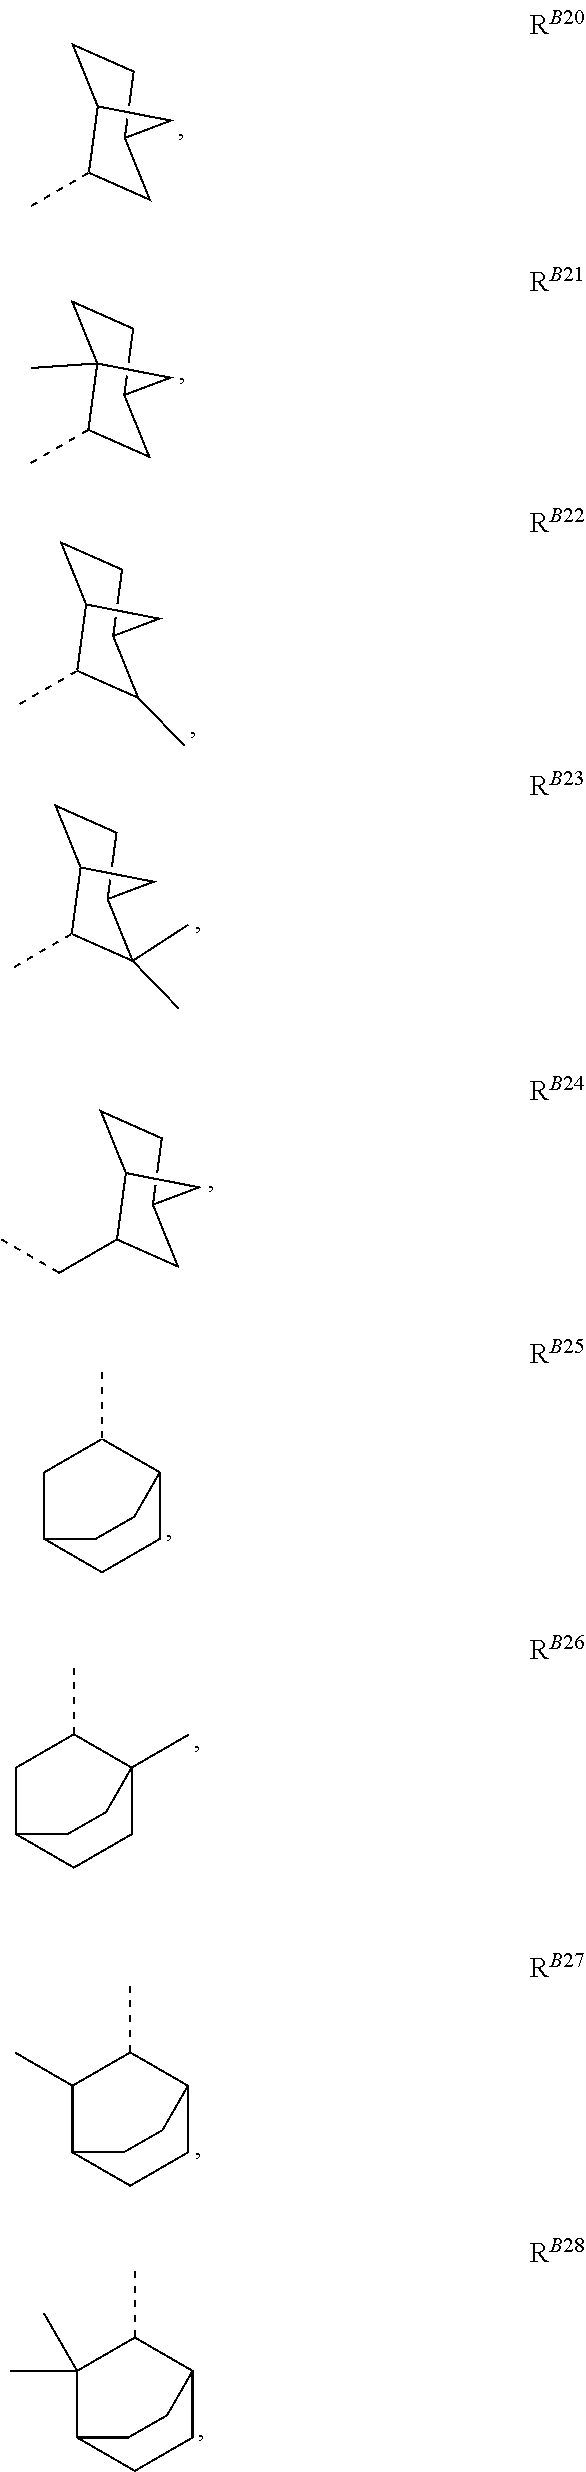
C1CC2C(C)CC1C2.C1CC2(C)C(C)CC1C2.C1CC2C(C)C(C)C1C2.C1CC2C(C)C(C)(C)C1C2.C1CC2C(CC)CC1C2.CC1C2CCC(C1)CC2.CC1C2(C)CCC(C1)CC2.CC1C2CCC(C1C)CC2.CC1C2CCC(C1(C)C)CC2
